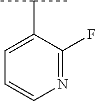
N1=C(F)C(C(C)C)=CC=C1
